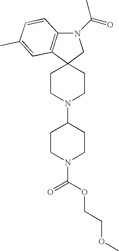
C12(CCN(C3CCN(C(OCCOC)=O)CC3)CC1)CN(C(=O)C)C1=C2C=C(C)C=C1
